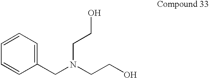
C1(CN(CCO)CCO)=CC=CC=C1
